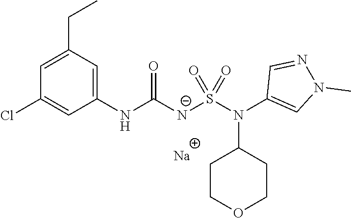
C1(NC([N-]S(N(C2=CN(C)N=C2)C2CCOCC2)(=O)=O)=O)=CC(CC)=CC(Cl)=C1.[Na]
